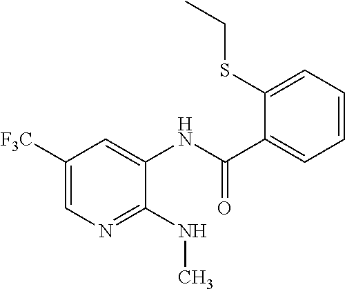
C1([F3C])=CN=C(NC)C(NC(C2=CC=CC=C2SCC)=O)=C1
